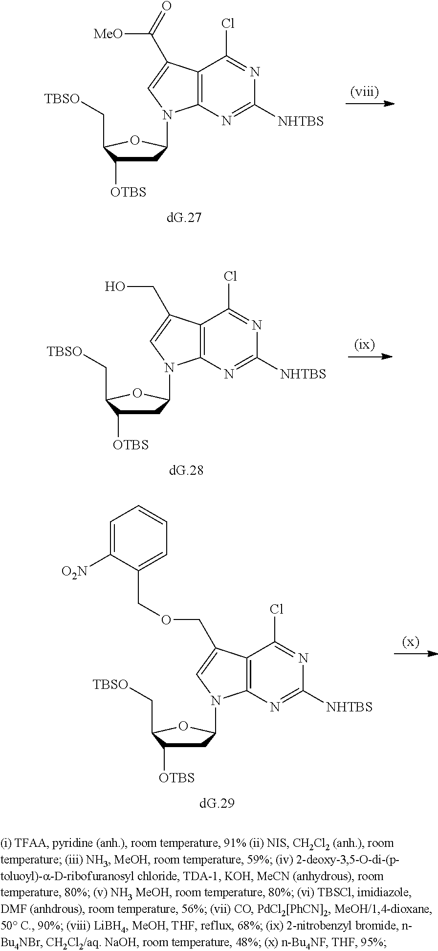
C12=C(N=C([NHTBS])N=C1Cl)N(C1CC([OTBS])C(C[TBSO])O1)C=C2C(=O)[MeO].C12=C(N=C([NHTBS])N=C1Cl)N(C1CC([OTBS])C(C[TBSO])O1)C=C2CO.C12=C(N=C([NHTBS])N=C1Cl)N(C1CC([OTBS])C(C[TBSO])O1)C=C2COCC1=CC=CC=C1[O2N]
